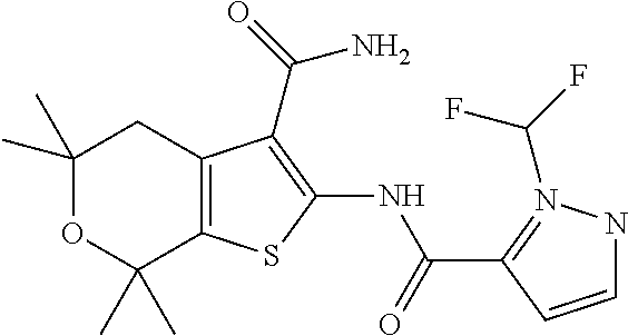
C1(C)(C)OC(C)(C)C2=C(C1)C(C(=O)N)=C(NC(C1=N(C(F)F)NC=C1)=O)S2
